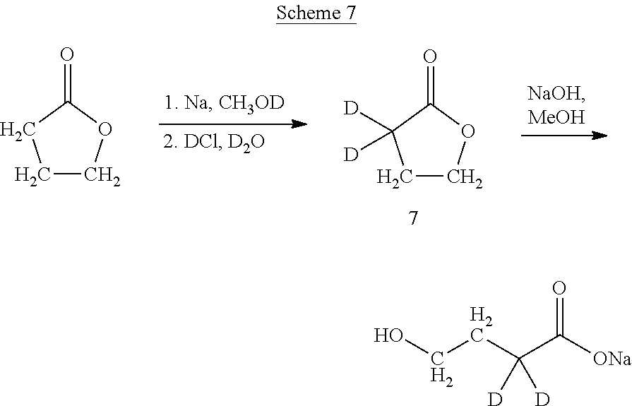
C1COC(=O)C1([D])[D].C1COC(=O)C1.OCCC(C([ONa])=O)([D])[D]
